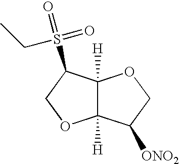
C12([H])C([H])(C(S(=O)(CC)=O)CO1)OCC2[ONO2]
